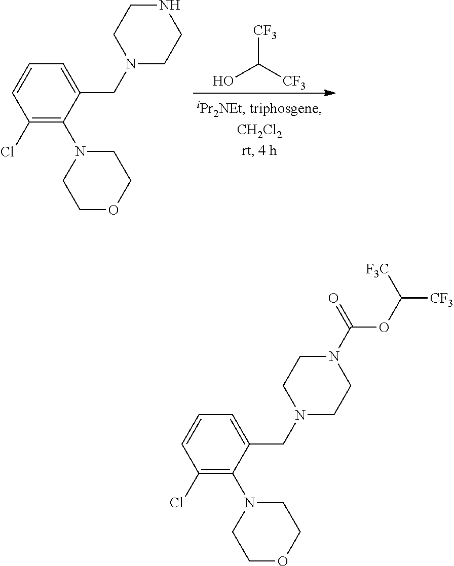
OC([CF3])[CF3].C1=C(CN2CCNCC2)C(N2CCOCC2)=C(Cl)C=C1.C1=C(CN2CCN(C(OC([F3C])[CF3])=O)CC2)C(N2CCOCC2)=C(Cl)C=C1
